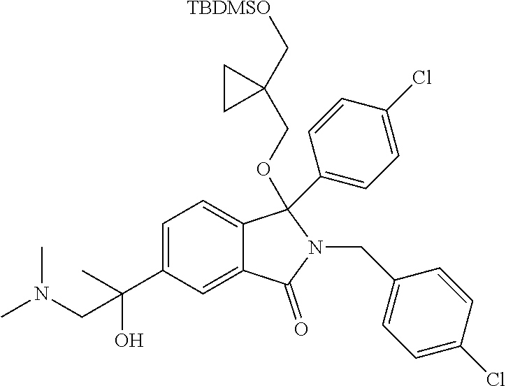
C1=C(C(C)(O)CN(C)C)C=C2C(=C1)C(OCC1(C[TBDMSO])CC1)(C1=CC=C(Cl)C=C1)N(CC1=CC=C(Cl)C=C1)C2=O
